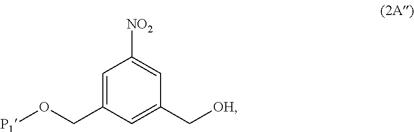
[OH]CC1=CC(CO[P1])=CC([NO2])=C1
